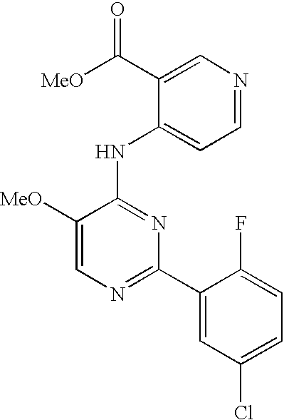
C1=C([MeO])C(NC2=CC=NC=C2C([MeO])=O)=NC(C2=CC(Cl)=CC=C2F)=N1
